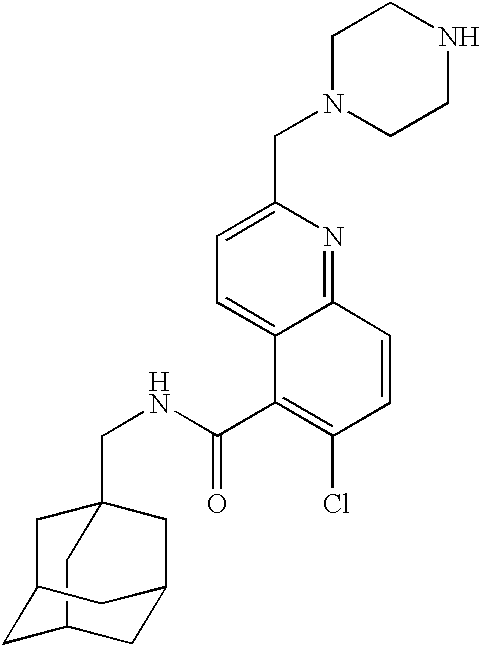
C12(CNC(C3=C(Cl)C=CC4=NC(CN5CCNCC5)=CC=C34)=O)CC3CC(C1)CC(C3)C2
